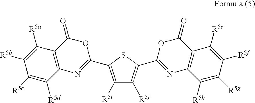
C1([R5i])=C(C2=NC3=C(C(=O)O2)C([R5a])=C([R5b])C([R5c])=C3[R5d])SC(C2=NC3=C(C(=O)O2)C([R5e])=C([R5f])C([R5g])=C3[R5h])=C1[R5j]
